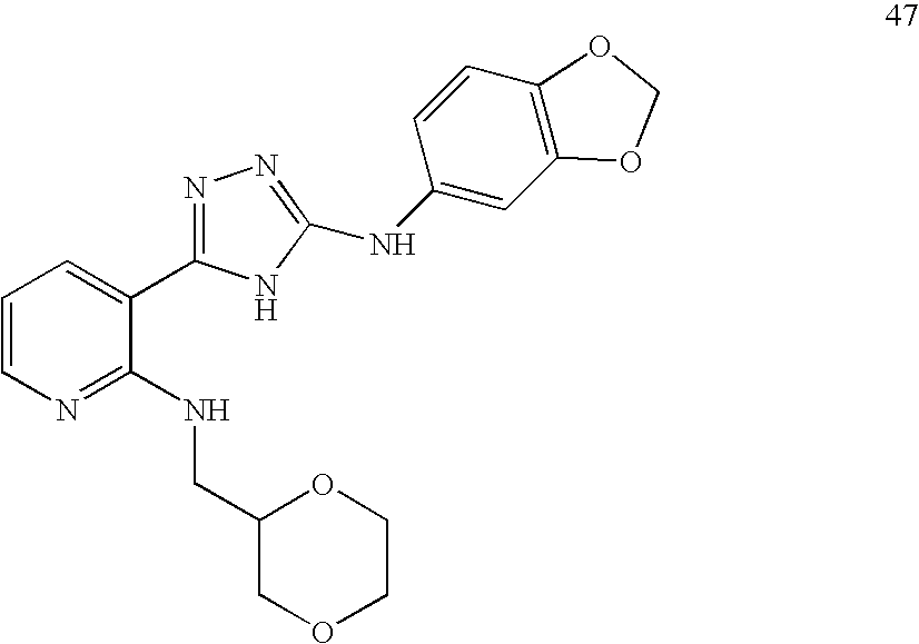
C1=CN=C(NCC2COCCO2)C(C2=NN=C(NC3=CC4=C(C=C3)OCO4)N2)=C1
